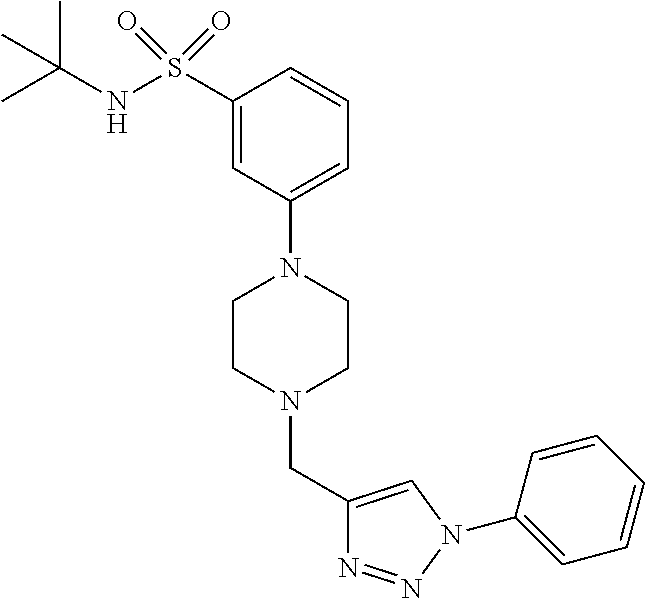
C1(N2CCN(CC3=CN(C4=CC=CC=C4)N=N3)CC2)=CC=CC(S(NC(C)(C)C)(=O)=O)=C1
